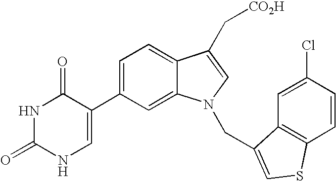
C1(C2=CNC(=O)NC2=O)=CC=C2C(=C1)N(CC1=CSC3=C1C=C(Cl)C=C3)C=C2C[CO2H]
